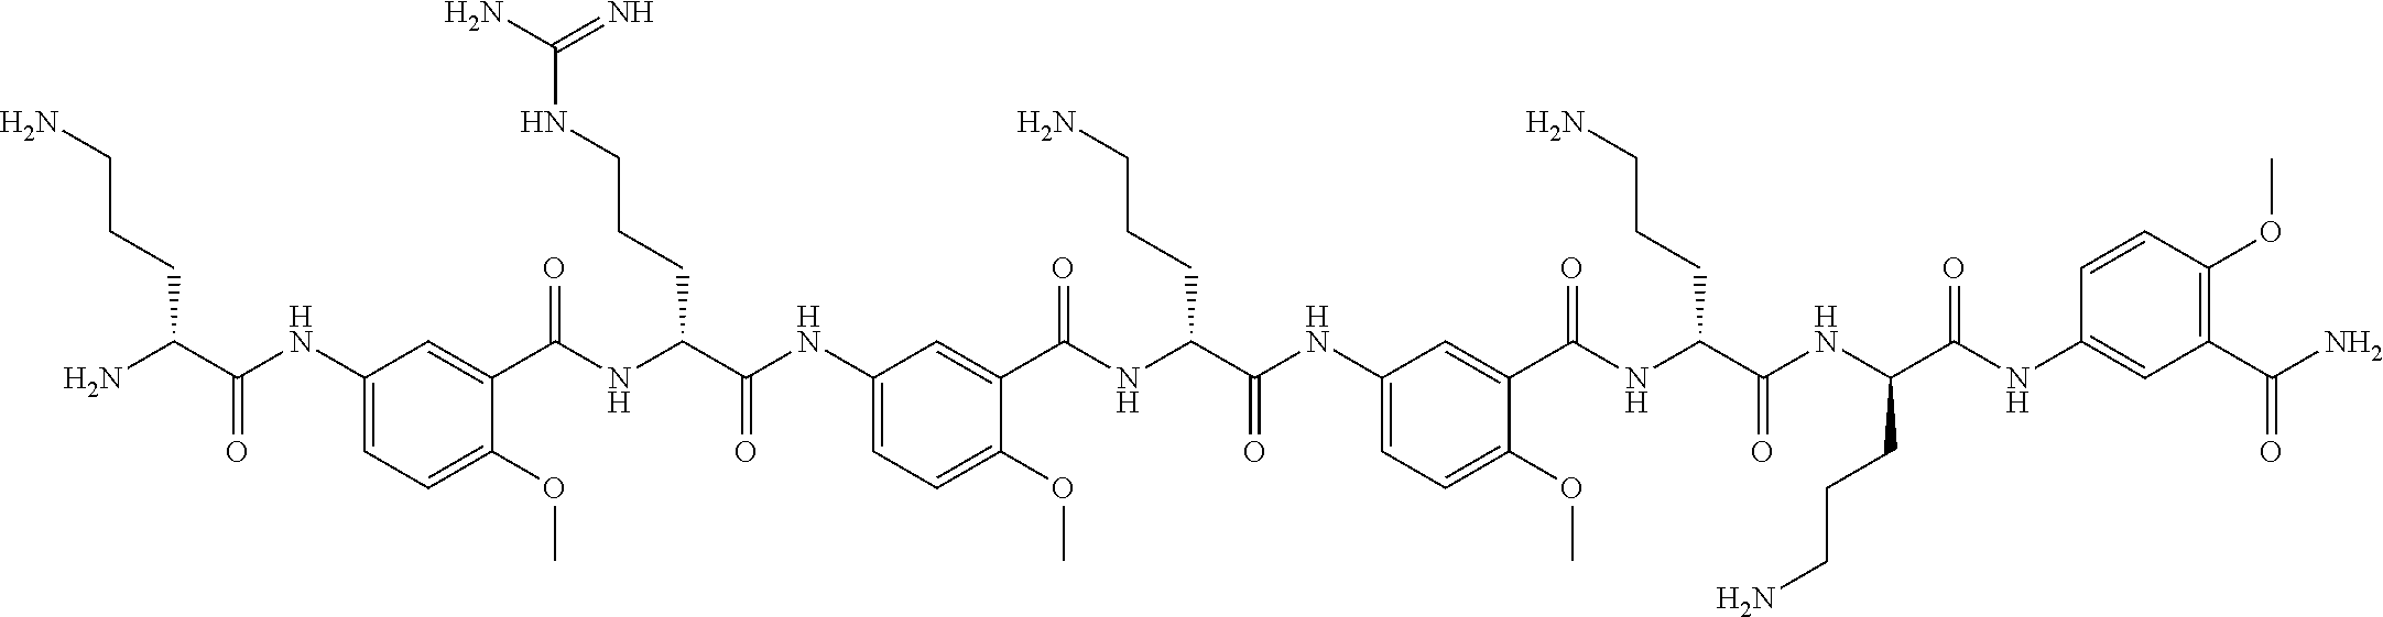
C1(NC(C(N)CCCN)=O)=CC=C(OC)C(C(NC(C(NC2=CC=C(OC)C(C(NC(C(NC3=CC=C(OC)C(C(NC(C(NC(C(NC4=CC(C(N)=O)=C(OC)C=C4)=O)CCCN)=O)CCCN)=O)=C3)=O)CCCN)=O)=C2)=O)CCCNC(N)=N)=O)=C1
